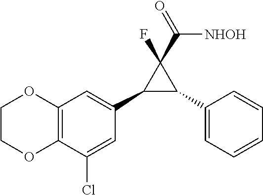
C12=C(C(Cl)=CC(C3C(C4=CC=CC=C4)C3(C([NHOH])=O)F)=C1)OCCO2
